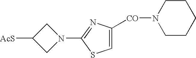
C1([AcS])CN(C2=NC([CO]N3CCCCC3)=CS2)C1
